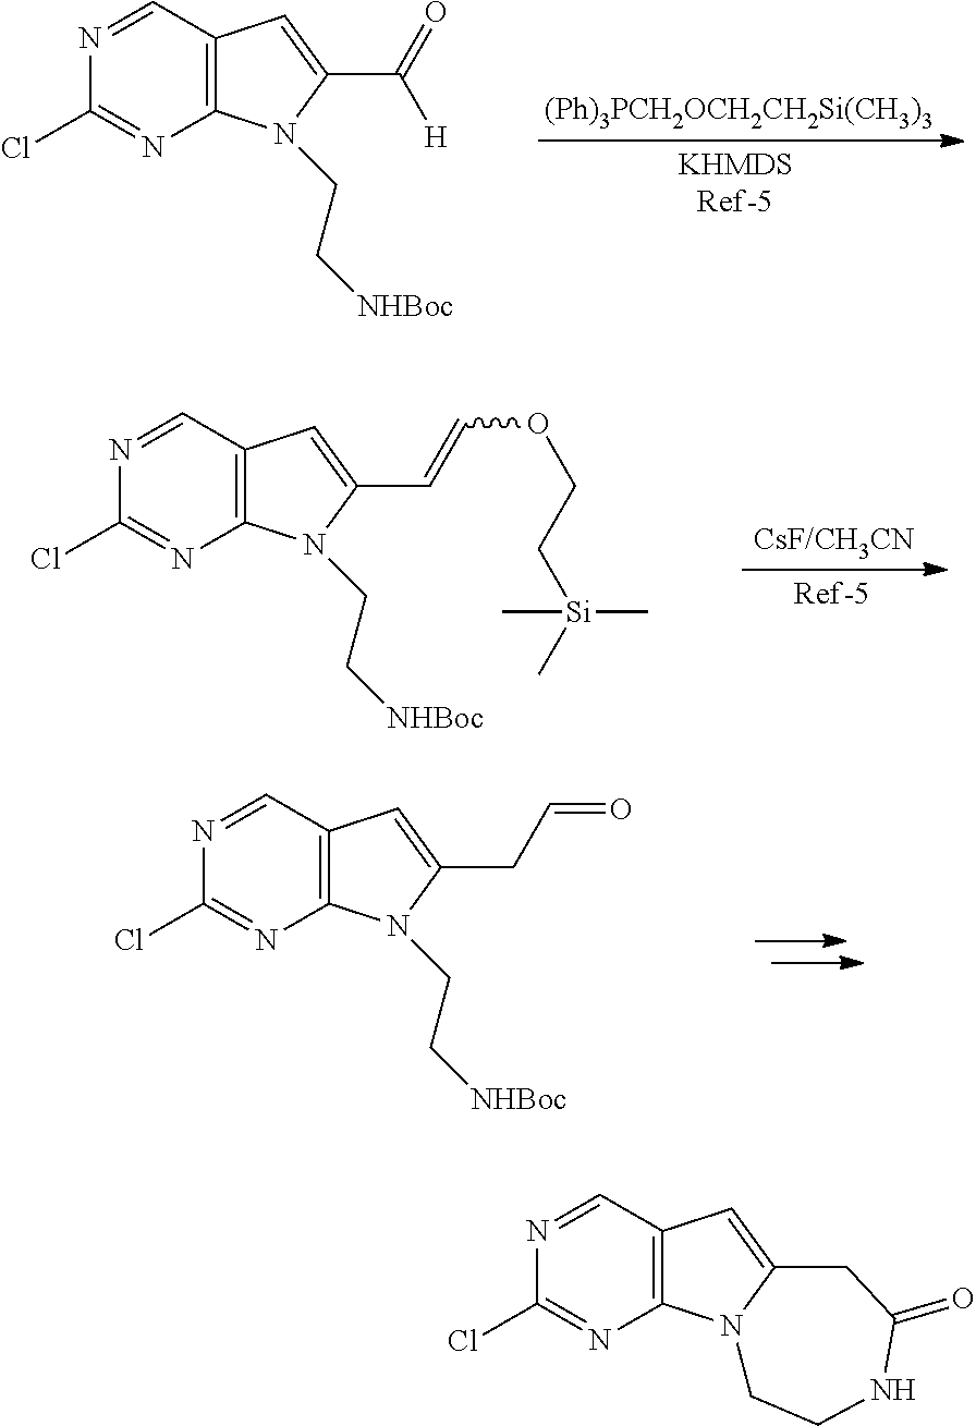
N1=CC2=C(N=C1Cl)N1C(=C2)CC(=O)NCC1.N1=CC2=C(N=C1Cl)N(CC[NHBoc])C(C(=O)[H])=C2.N1=CC2=C(N=C1Cl)N(CC[NHBoc])C(C=COCC[Si](C)(C)C)=C2.N1=CC2=C(N=C1Cl)N(CC[NHBoc])C(CC=O)=C2
